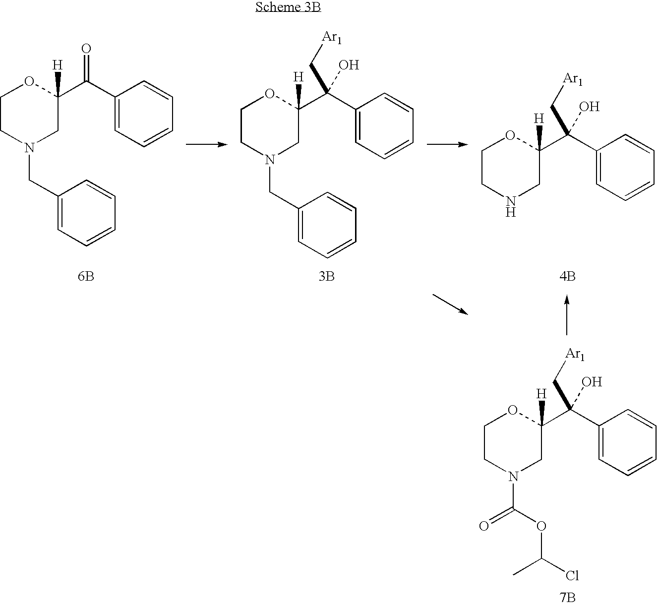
C1CN(CC2=CC=CC=C2)CC(C(C2=CC=CC=C2)=O)([H])O1.[6B].C1CN(CC2=CC=CC=C2)CC(C(C2=CC=CC=C2)(O)C[Ar1])([H])O1.[3B].C1CNCC(C(C2=CC=CC=C2)(O)C[Ar1])([H])O1.[4B].C1CN(C(OC(Cl)C)=O)CC(C(C2=CC=CC=C2)(O)C[Ar1])([H])O1.[7B]
